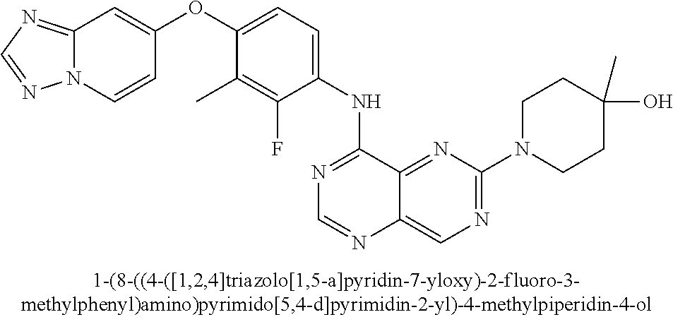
C1(OC2=CC=C(NC3=NC=NC4=CN=C(N5CCC(O)(C)CC5)N=C34)C(F)=C2C)=CC2=NC=NN2C=C1
